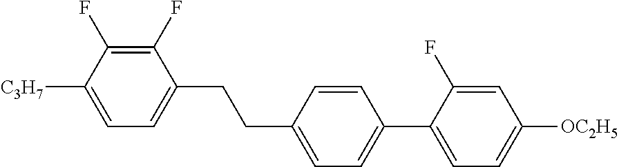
C1(F)=C(F)C([C3H7])=CC=C1CCC1=CC=C(C2=CC=C([OC2H5])C=C2F)C=C1
